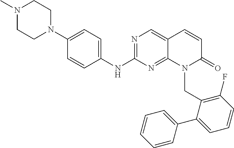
N1(C)CCN(C2=CC=C(NC3=NC=C4C(=N3)N(CC3=C(F)C=CC=C3C3=CC=CC=C3)C(=O)C=C4)C=C2)CC1
